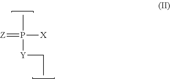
[Y](P([X])(=[Z])C)CC
